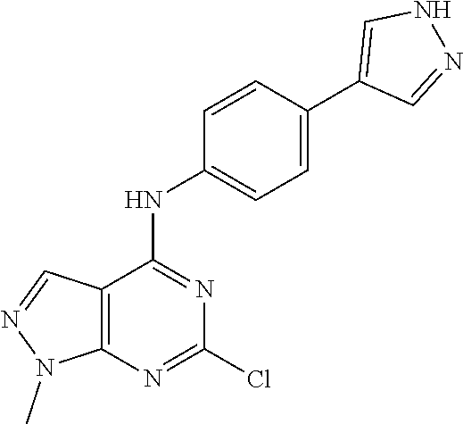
C12=C(N=C(Cl)N=C1NC1=CC=C(C3=CNN=C3)C=C1)N(C)N=C2
